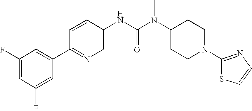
C1(F)=CC(F)=CC(C2=NC=C(NC(N(C3CCN(C4=NC=CS4)CC3)C)=O)C=C2)=C1
